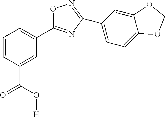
C1=CC(C(O[H])=O)=CC(C2=NC(C3=CC=C4C(=C3)OCO4)=NO2)=C1
